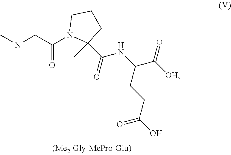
CN(CC(N1C(C(=O)NC(C([OH])=O)CCC(O)=O)(C)CCC1)=O)C
